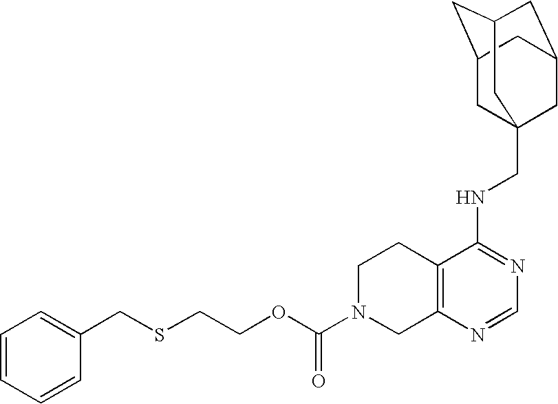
C12=C(N=CN=C1NCC13CC4CC(CC(C1)C4)C3)CN(C(OCCSCC1=CC=CC=C1)=O)CC2
